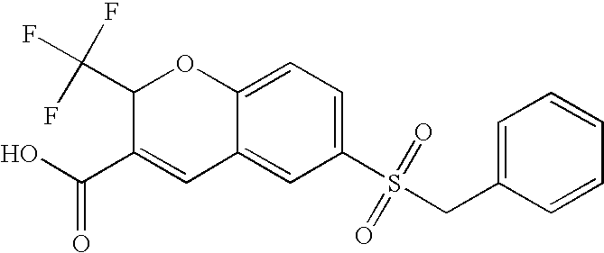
C1(C(F)(F)F)C(C(O)=O)=CC2=CC(S(CC3=CC=CC=C3)(=O)=O)=CC=C2O1
